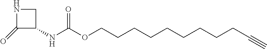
C1(=O)C(NC(OCCCCCCCCCC#C)=O)CN1
